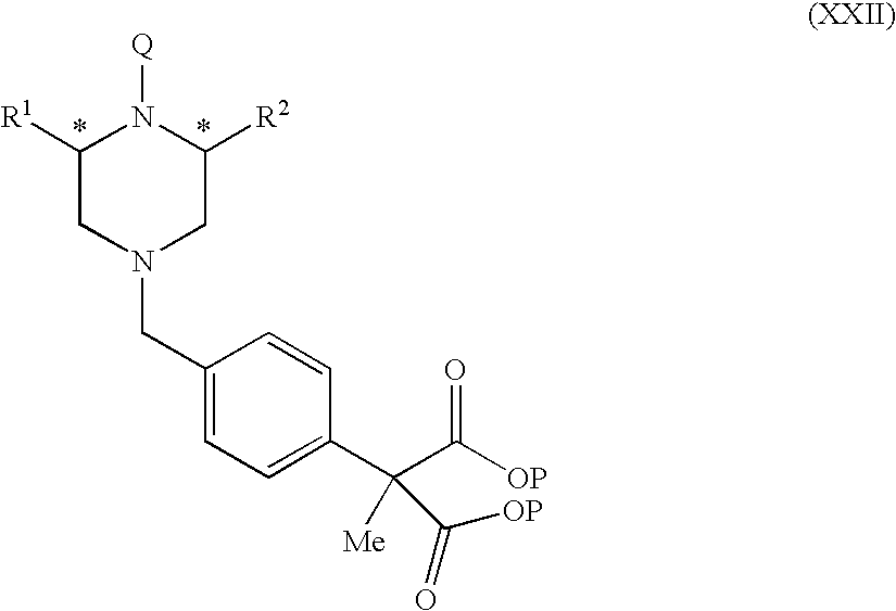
C1([R1])CN(CC2=CC=C(C(C([OP])=O)([Me])C([OP])=O)C=C2)CC([R2])N1[Q]
